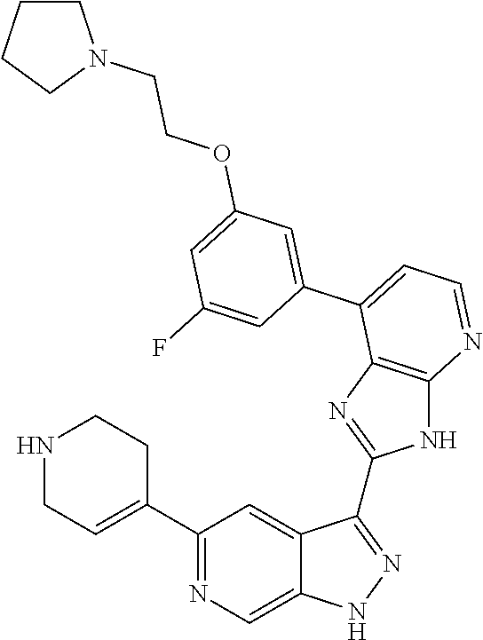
C1(C2=NC=C3C(=C2)C(C2=NC4=C(N2)N=CC=C4C2=CC(OCCN4CCCC4)=CC(F)=C2)=NN3)=CCNCC1
